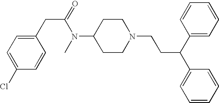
C1(CC(=O)N(C)C2CCN(CCC(C3=CC=CC=C3)C3=CC=CC=C3)CC2)=CC=C(Cl)C=C1
